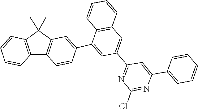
N1=C(C2=CC3=C(C=CC=C3)C(C3=CC4=C(C5=C(C=CC=C5)C4(C)C)C=C3)=C2)C=C(C2=CC=CC=C2)N=C1Cl
